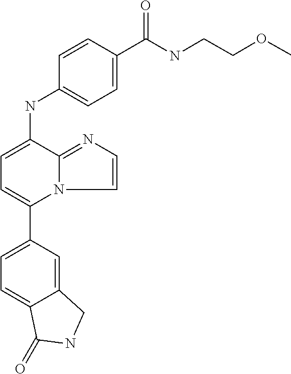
C12=CC(C3=CC=C(NC4=CC=C(C(=O)NCCOC)C=C4)C4=NC=CN34)=CC=C1C(=O)NC2
